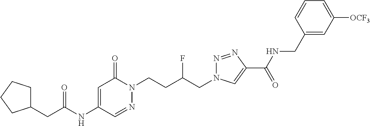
C1=C(NC(CC2CCCC2)=O)C=NN(CCC(CN2N=NC(C(NCC3=CC([OCF3])=CC=C3)=O)=C2)F)C1=O
